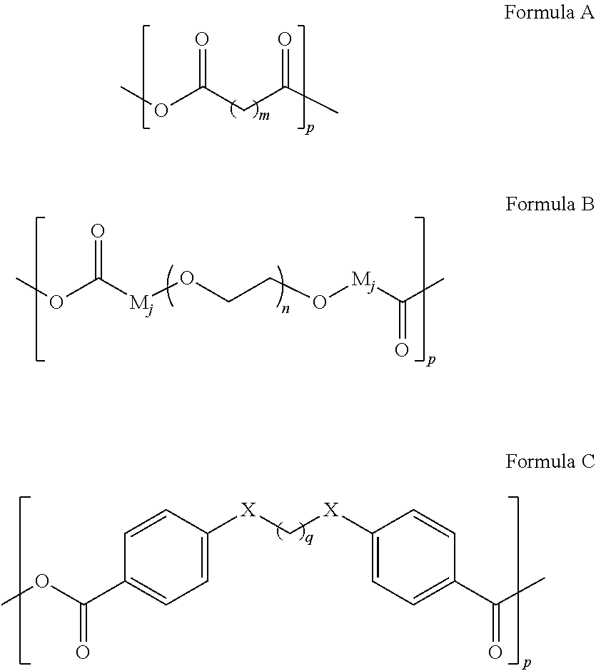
COC(CC(C)=O)=O.COC([Mj]OCCO[Mj]C(C)=O)=O.COC(C1=CC=C([X]C[X]C2=CC=C(C(C)=O)C=C2)C=C1)=O
